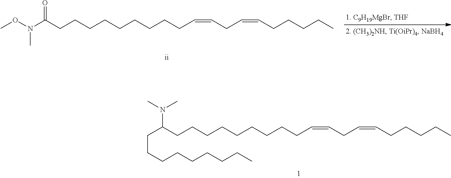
N(C(CCCCCCCCCC=CCC=CCCCCC)=O)(OC)C.C(C(CCCCCCCCCC=CCC=CCCCCC)N(C)C)CCCCCCCC
